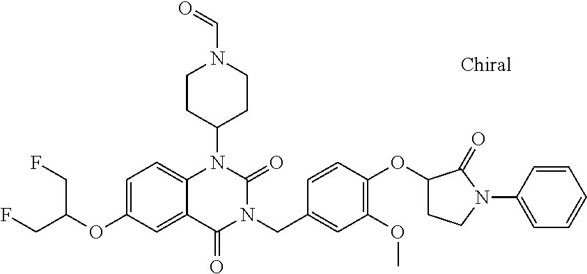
C1=C(OC(CF)CF)C=C2C(=C1)N(C1CCN(C=O)CC1)C(=O)N(CC1=CC(OC)=C(OC3CCN(C4=CC=CC=C4)C3=O)C=C1)C2=O
